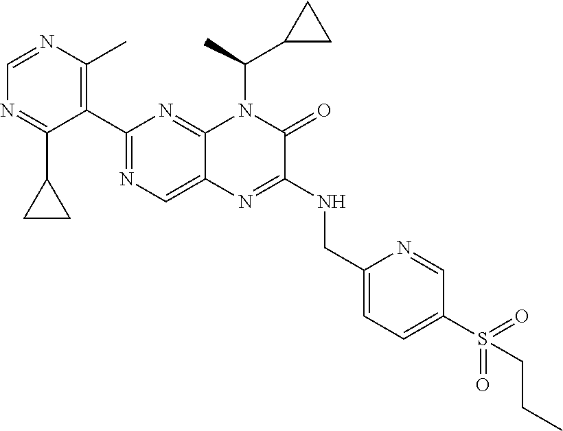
C1=NC(C)=C(C2=NC=C3C(=N2)N(C(C)C2CC2)C(=O)C(NCC2=CC=C(S(=O)(=O)CCC)C=N2)=N3)C(C2CC2)=N1
